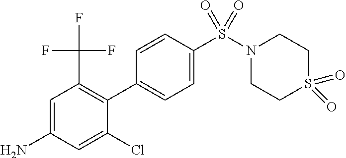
C1=CC(S(N2CCS(=O)(=O)CC2)(=O)=O)=CC=C1C1=C(C(F)(F)F)C=C(N)C=C1Cl
